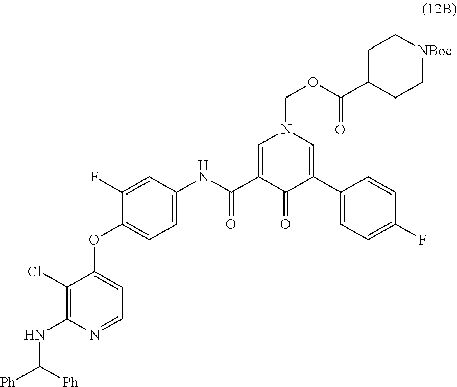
C1(Cl)=C(NC([Ph])[Ph])N=CC=C1OC1=CC=C(NC(C2=CN(COC(C3CC[NBoc]CC3)=O)C=C(C3=CC=C(F)C=C3)C2=O)=O)C=C1F
